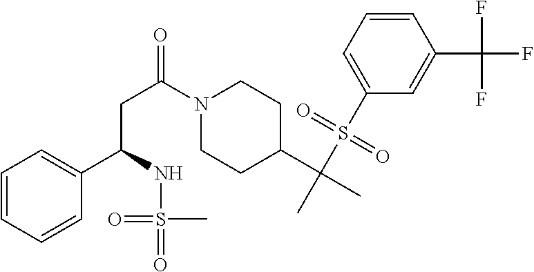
C(N1CCC(C(C)(S(C2=CC=CC(C(F)(F)F)=C2)(=O)=O)C)CC1)(=O)CC(C1=CC=CC=C1)NS(=O)(C)=O
